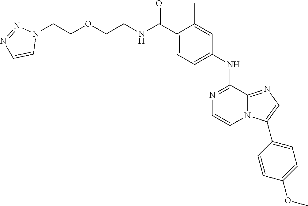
C(C1=CC=C(NC2=NC=CN3C2=NC=C3C2=CC=C(OC)C=C2)C=C1C)(=O)NCCOCCN1N=NC=C1
